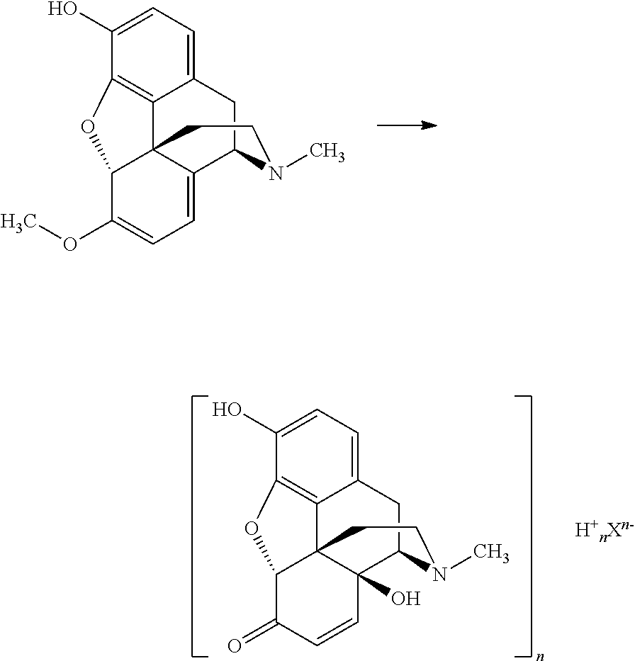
C12=CC=C(O)C3=C1C14C(O)(C(C2)N(C)CC1)C=CC(=O)C4O3.C12=CC=C(O)C3=C1C14C(=CC=C(OC)C1O3)C(C2)N(C)CC4
